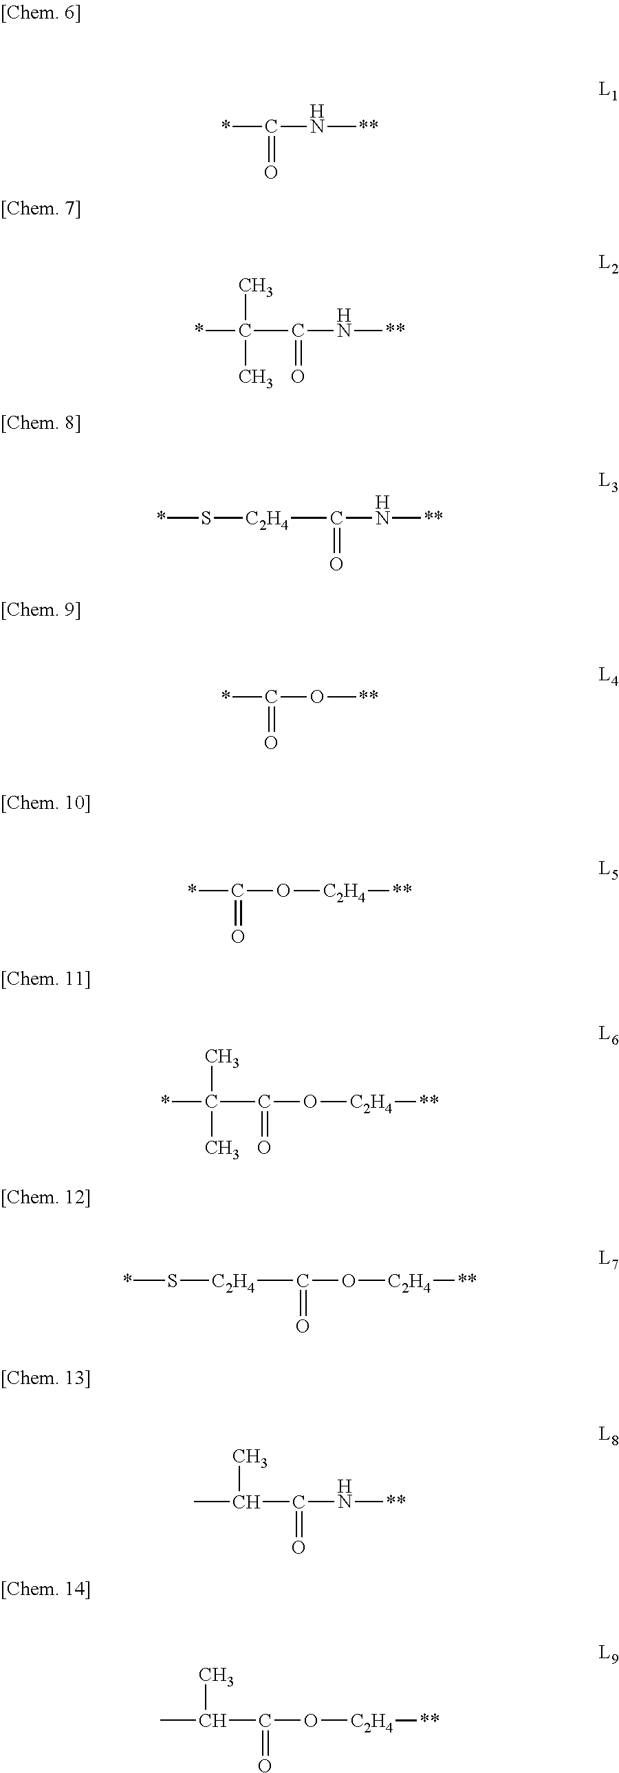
*C(=O)N[**].C(C(=O)N[**])(C)(C)*.[C2H4](C(=O)N[**])S*.*C(=O)O[**].*C(=O)O[C2H4][**].C(C(=O)O[C2H4][**])(C)(C)*.[C2H4](C(=O)O[C2H4][**])S*.CC(C)C(=O)N[**].CC(C)C(=O)O[C2H4][**]
